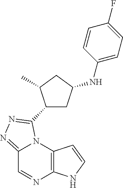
C12=C(N3C(=NN=C3C3CC(NC4=CC=C(F)C=C4)CC3C)C=N1)C=CN2
